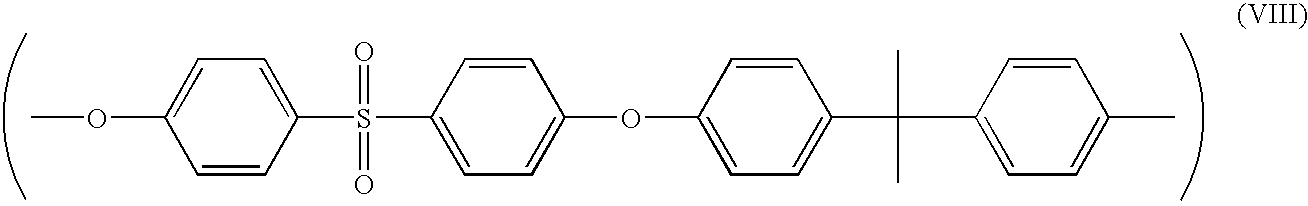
COC1=CC=C(S(=O)(=O)C2=CC=C(OC3=CC=C(C(C4=CC=C(C)C=C4)(C)C)C=C3)C=C2)C=C1
